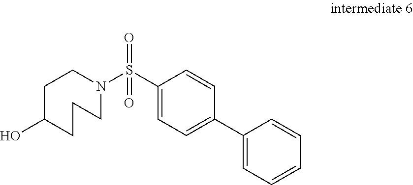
C1CN(S(C2=CC=C(C3=CC=CC=C3)C=C2)(=O)=O)CCCC1O
